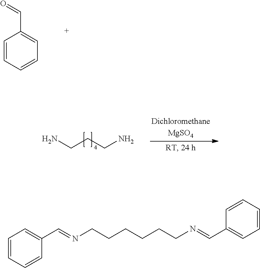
C1=CC=CC=C1C=O.NCCCN.C1=CC=CC(C=NCCCCCCN=CC2=CC=CC=C2)=C1
